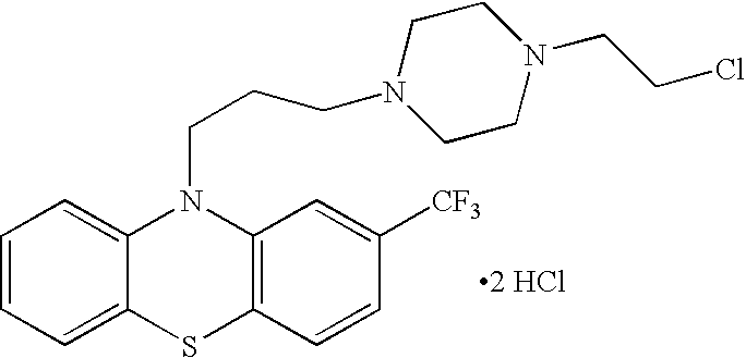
C1=CC=C2C(=C1)N(CCCN1CCN(CCCl)CC1)C1=C(S2)C=CC([CF3])=C1.[2 HCl]
